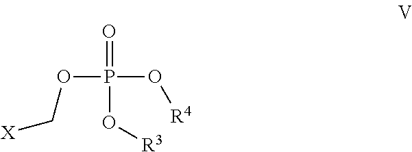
O=P(OC[X])(O[R3])O[R4]
